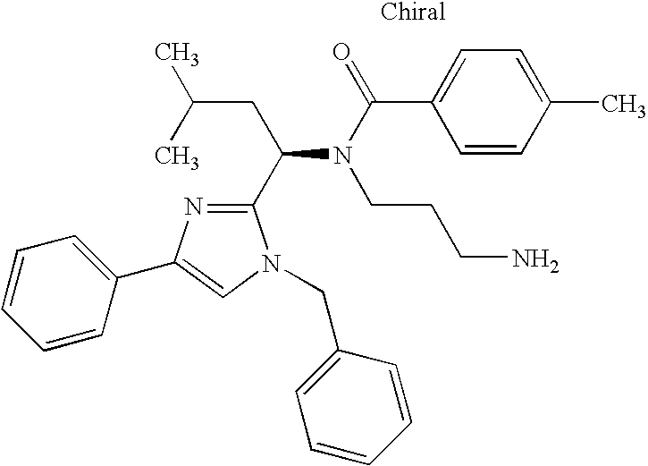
C1=C(C(N(CCCN)C(C2=NC(C3=CC=CC=C3)=CN2CC2=CC=CC=C2)CC(C)C)=O)C=CC(C)=C1
